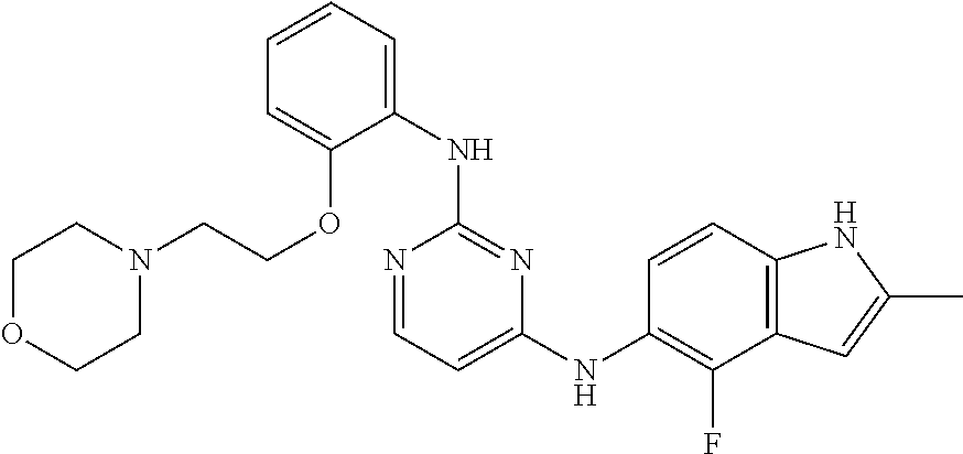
N1=CC=C(NC2=C(F)C3=C(C=C2)NC(C)=C3)N=C1NC1=CC=CC=C1OCCN1CCOCC1
